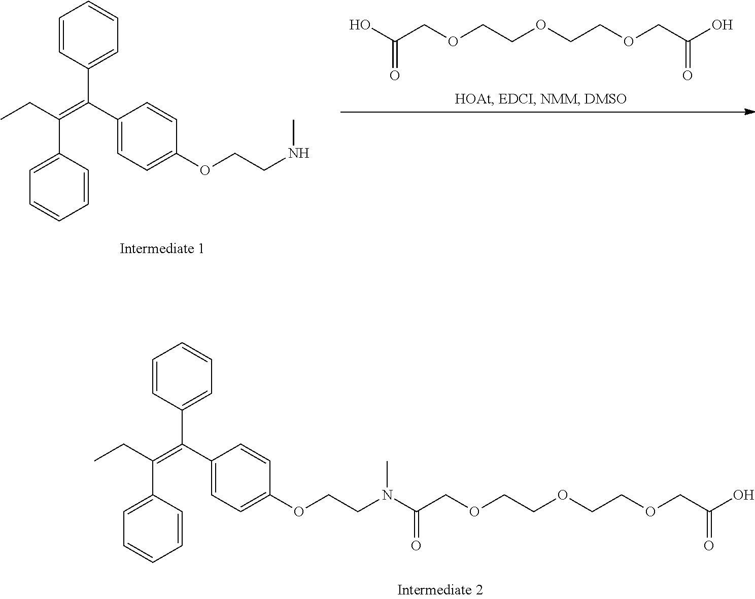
CCC(=C(C1=CC=C(OCCNC)C=C1)C1=CC=CC=C1)C1=CC=CC=C1.OC(COCCOCCOCC(O)=O)=O.CCC(=C(C1=CC=C(OCCN(C)C(COCCOCCOCC(O)=O)=O)C=C1)C1=CC=CC=C1)C1=CC=CC=C1
